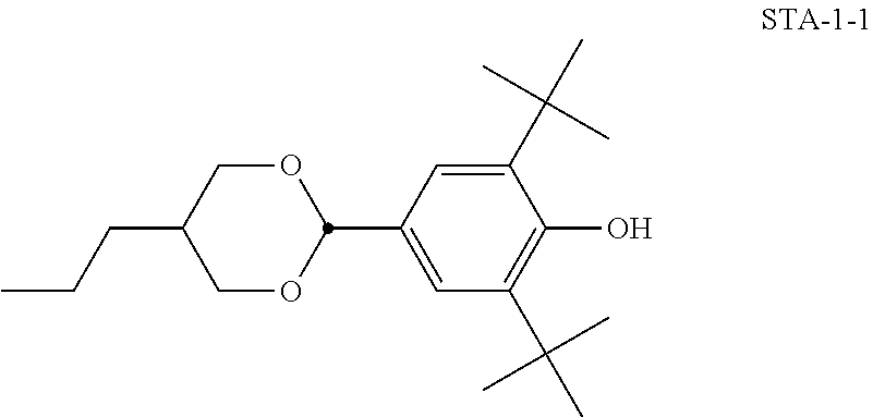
C1=C(C2OCC(CCC)CO2)C=C(C(C)(C)C)C(O)=C1C(C)(C)C
